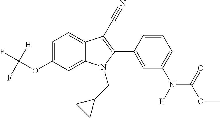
C1=C2C(=CC=C1OC(F)([H])F)C(C#N)=C(C1=CC(N(C(=O)OC)[H])=CC=C1)N2CC1CC1
